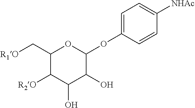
C1(OC2=CC=C([NHAc])C=C2)C(O)C(O)C([R2O])C(C[R1O])O1
